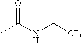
CC(NC[CF3])=O
